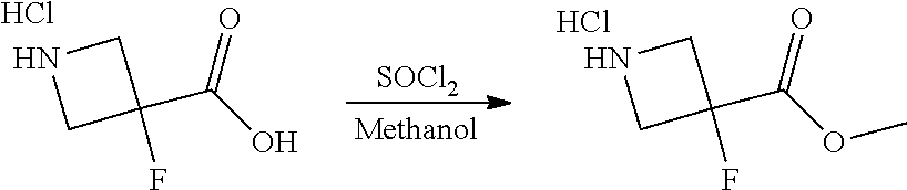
[SOCl2].C1C(F)(C(=O)O)CN1.Cl.C1C(F)(C(=O)OC)CN1.Cl
